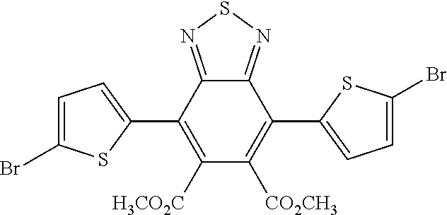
C1([H3CO2C])=C(C2=CC=C(Br)S2)C2=NSN=C2C(C2=CC=C(Br)S2)=C1[CO2CH3]
